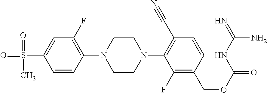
C1(F)=C(N2CCN(C3=C(C#N)C=CC(COC(=O)NC(=N)N)=C3F)CC2)C=CC(S(=O)(=O)C)=C1
